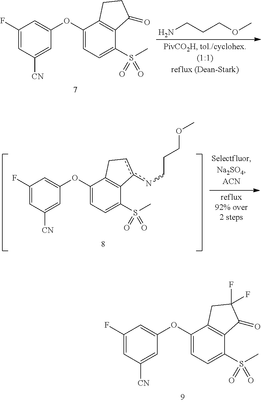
C1(S(C)(=O)=O)=CC=C(OC2=CC(F)=CC([CN])=C2)C2=C1C(=O)C(F)(F)C2.C1(S(C)(=O)=O)=CC=C(OC2=CC(F)=CC([CN])=C2)C2=C1C(=O)CC2.NCCCOC.C1(S(C)(=O)=O)=CC=C(OC2=CC(F)=CC([CN])=C2)C2=C1c(nCCCOC)cC2
